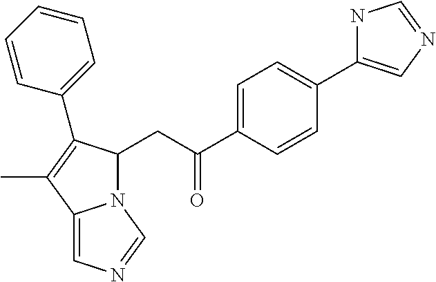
C1=C(C(=O)CC2N3C(=CN=C3)C(C)=C2C2=CC=CC=C2)C=CC(C2=CN=CN2)=C1
